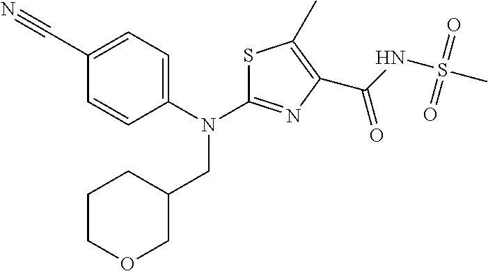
C1COCC(CN(C2=NC(C(NS(C)(=O)=O)=O)=C(C)S2)C2=CC=C(C#N)C=C2)C1
